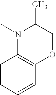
N1(C)C2=C(OCC1C)C=CC=C2
